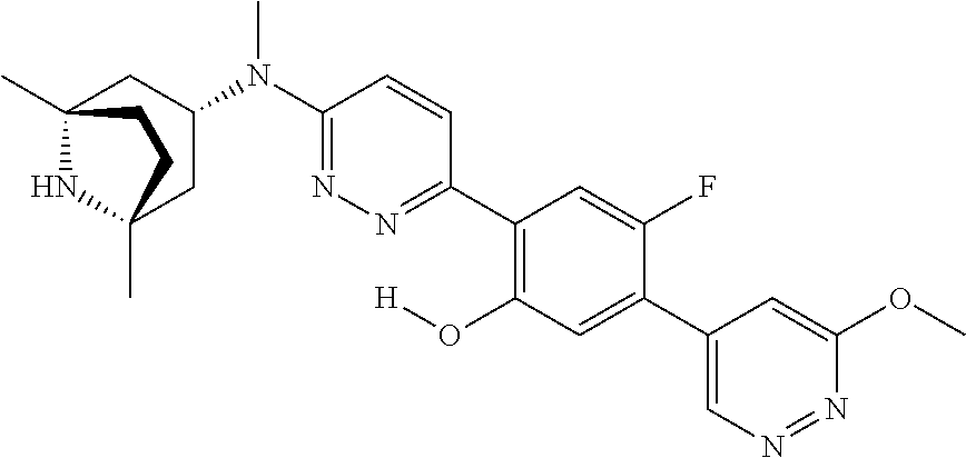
C12(C)NC(C)(CC(N(C3=NN=C(C4=C(O[H])C=C(C5=CN=NC(OC)=C5)C(F)=C4)C=C3)C)C1)CC2
